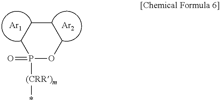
P1(=O)([(CRR)m]*)OCCCC1.[Ar1].[Ar2]
